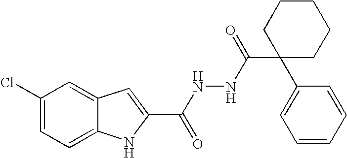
C12=CC=C(Cl)C=C1C=C(C(NNC(=O)C1(C3=CC=CC=C3)CCCCC1)=O)N2
